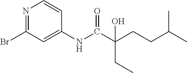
N1=C(Br)C=C(NC(C(CCC(C)C)(CC)O)=O)C=C1
